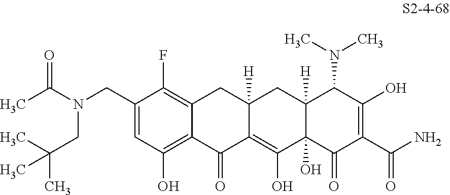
C1(CN(C(C)=O)CC(C)(C)C)=CC(O)=C2C(=C1F)CC1([H])C(=C(O)C3(O)C([H])(C1)C(N(C)C)C(O)=C(C(N)=O)C3=O)C2=O
